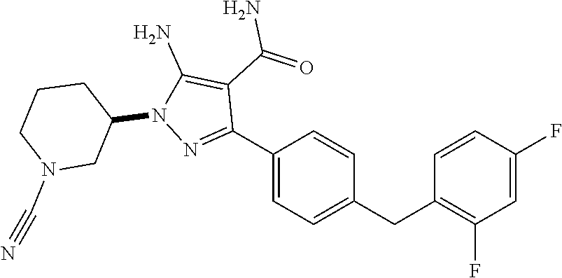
C1(C2=NN(C3CCCN(C#N)C3)C(N)=C2C(=O)N)=CC=C(CC2=C(F)C=C(F)C=C2)C=C1
